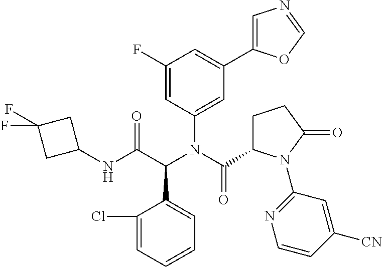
C1(Cl)=CC=CC=C1C(C(NC1CC(F)(F)C1)=O)N(C(C1CCC(=O)N1C1=NC=CC([CN])=C1)=O)C1=CC(C2=CN=CO2)=CC(F)=C1
